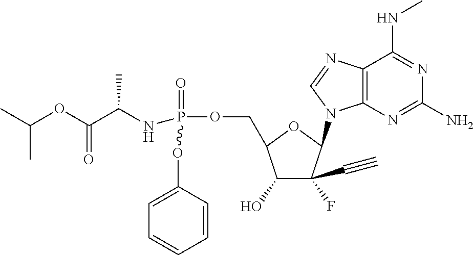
C12=C(N=C(N)N=C1NC)N(C1C(F)(C#C)C(O)C(COP(=O)(NC(C(OC(C)C)=O)C)OC3=CC=CC=C3)O1)C=N2
